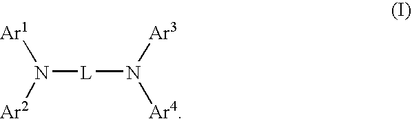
[Ar1]N([Ar2])[L]N([Ar4])[Ar3]
